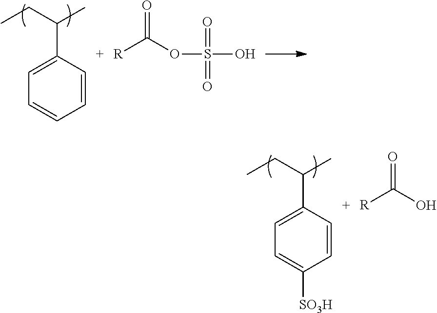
C1=CC=CC(C(CC)C)=C1.[R]C(OS(O)(=O)=O)=O.C1=C([SO3H])C=CC(C(CC)C)=C1.[R]C(O)=O
